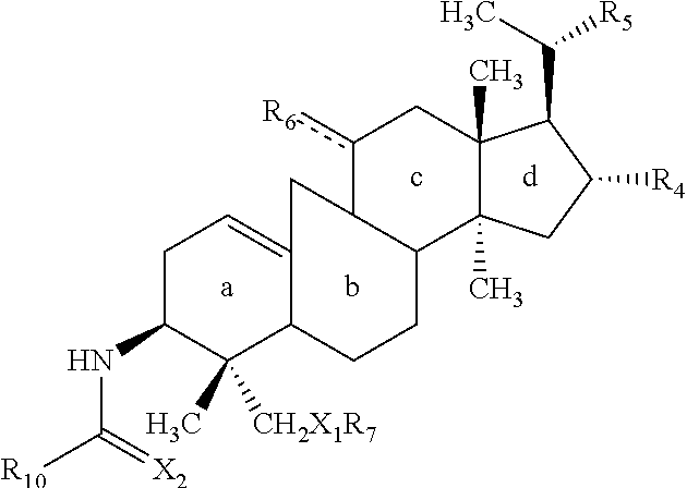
C(C1C2(C)C(C)(CC1[R4])C1C(c([R6])C2)CC2=CCC(NC(=[X2])[R10])C(C)([CH2X1R7])C2CC1)([R5])C
